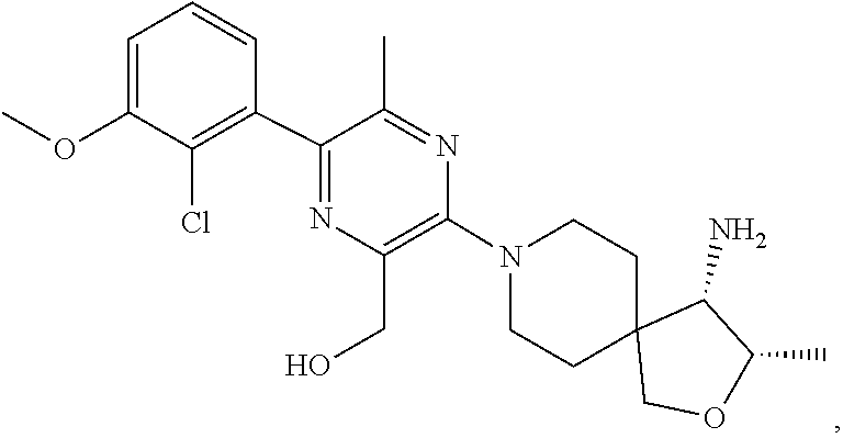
C1C2(COC(C)C2N)CCN(C2=C(CO)N=C(C3=C(Cl)C(OC)=CC=C3)C(C)=N2)C1
